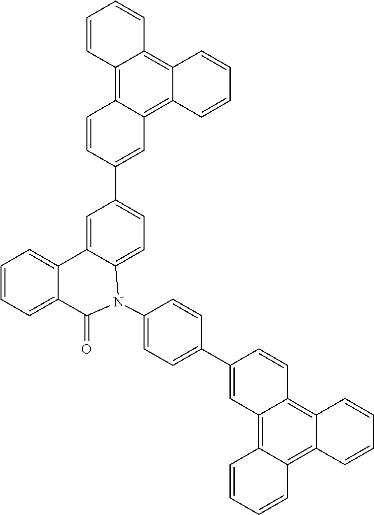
C1=CC=C2C(=C1)C1=CC(C3=CC4=C5C(=C6C(=C4C=C3)C=CC=C6)C=CC=C5)=CC=C1N(C1=CC=C(C3=CC4=C5C(=C6C(=C4C=C3)C=CC=C6)C=CC=C5)C=C1)C2=O
